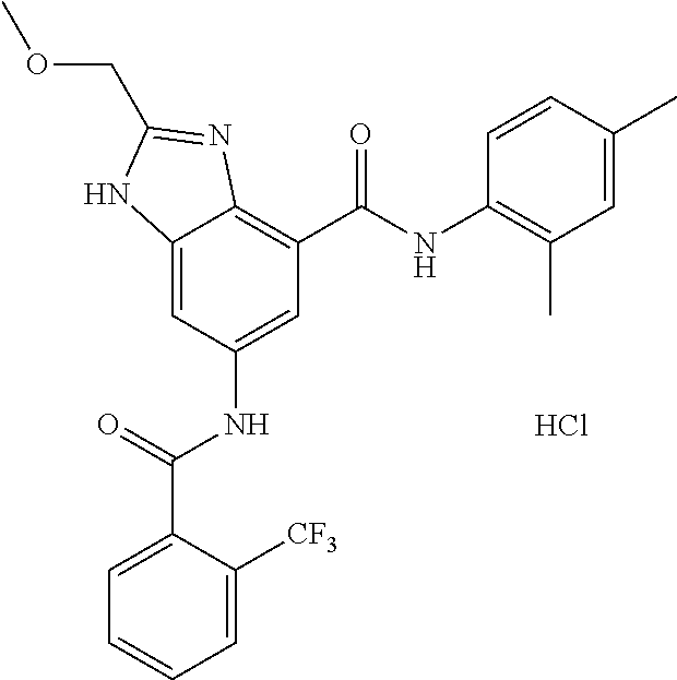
C12=CC(NC(=O)C3=CC=CC=C3[CF3])=CC(C(=O)NC3=C(C)C=C(C)C=C3)=C1N=C(COC)N2.Cl
